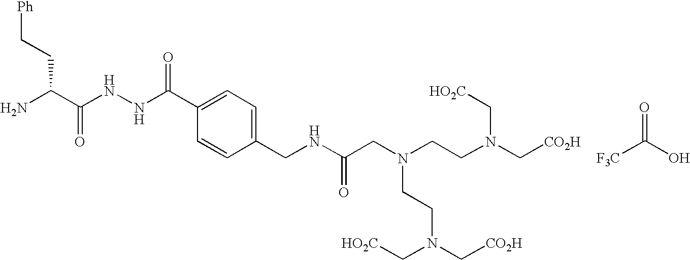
NC(C(NNC(C1=CC=C(CNC(CN(CCN(C[CO2H])C[HO2C])CCN(C[CO2H])C[HO2C])=O)C=C1)=O)=O)CC[Ph].C(=O)(O)[F3C]
